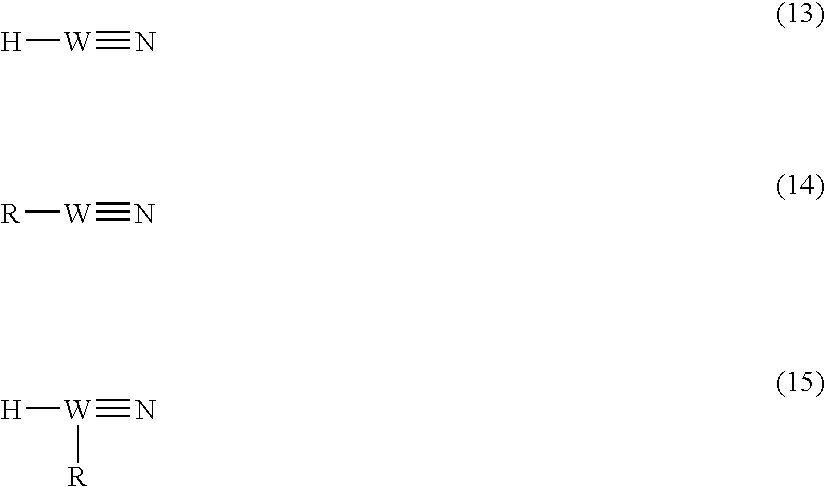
[H][W]#N.[R][W]#N.[H][W](#N)[R]
